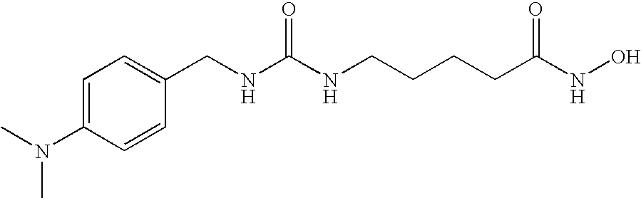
CN(C1=CC=C(CNC(NCCCCC(NO)=O)=O)C=C1)C
